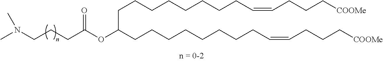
C(CCCCCCCC=CCCC[COOMe])C(CCCCCCCCC=CCCC[COOMe])OC(CCCN(C)C)=O
